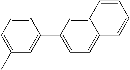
CC1=CC=CC(C2=CC=C3C(=C2)C=CC=C3)=C1
